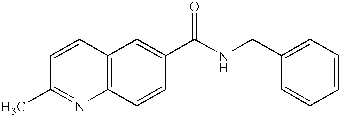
C1=CC(C)=NC2=C1C=C(C(NCC1=CC=CC=C1)=O)C=C2
